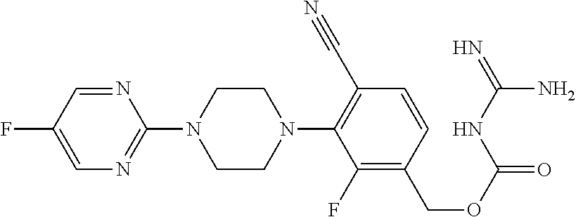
N1=CC(F)=CN=C1N1CCN(C2=C(C#N)C=CC(COC(=O)NC(=N)N)=C2F)CC1
